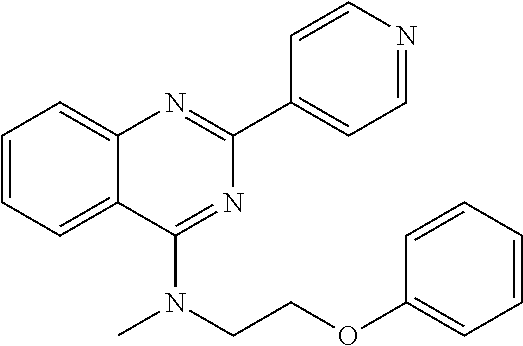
C1=CC=C2C(=C1)N=C(C1=CC=NC=C1)N=C2N(CCOC1=CC=CC=C1)C
